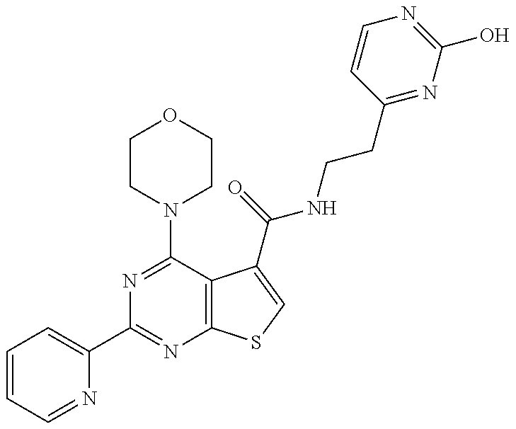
C1=CC=NC(C2=NC3=C(C(N4CCOCC4)=N2)C(C(NCCC2=NC(O)=NC=C2)=O)=CS3)=C1
